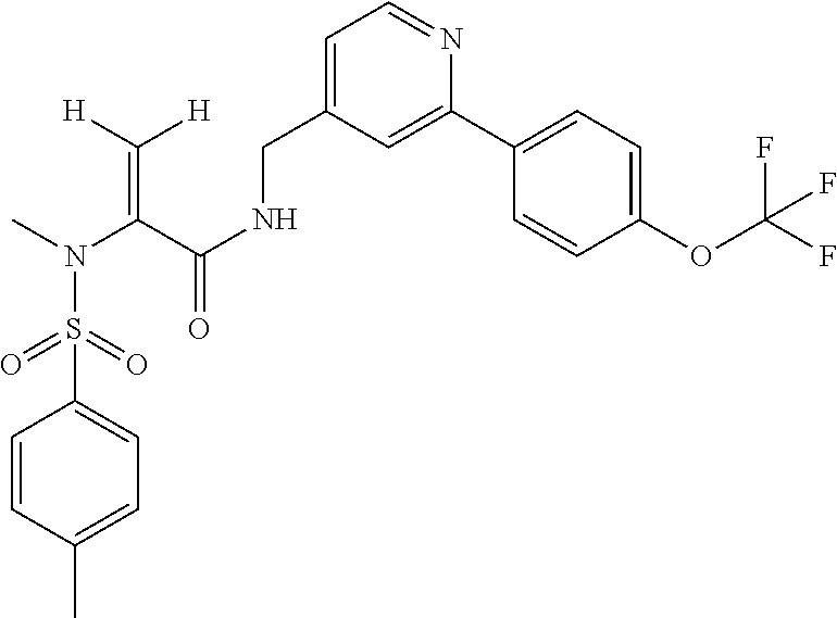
C(=C(C(NCC1=CC=NC(C2=CC=C(OC(F)(F)F)C=C2)=C1)=O)N(C)S(=O)(=O)C1=CC=C(C)C=C1)([H])[H]
